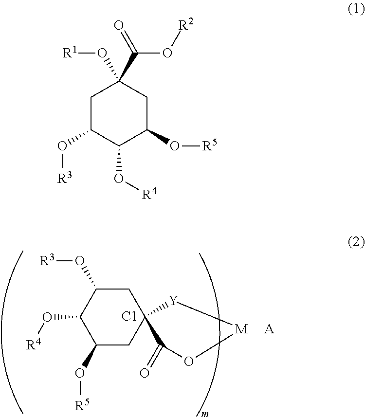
C1(O[R5])CC2(CC(O[R3])C1O[R4])[Y][M]OC2=O.[C1].[A].C1C(O[R3])C(O[R4])C(O[R5])CC1(O[R1])C(O[R2])=O
